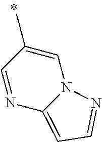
N12C=C(C)C=NC1=CC=N2
